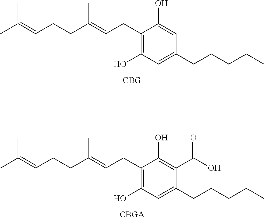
C1(CC=C(CCC=C(C)C)C)=C(O)C=C(CCCCC)C=C1O.C1(CC=C(CCC=C(C)C)C)=C(O)C=C(CCCCC)C(C(O)=O)=C1O
